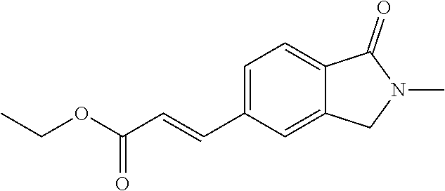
CCOC(C=CC1=CC=C2C(=C1)CN(C)C2=O)=O
